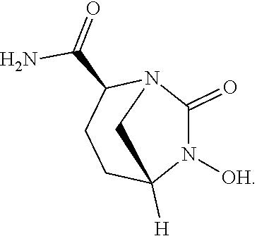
N1([OH])C(=O)N2C(C(=O)N)CCC1([H])C2
